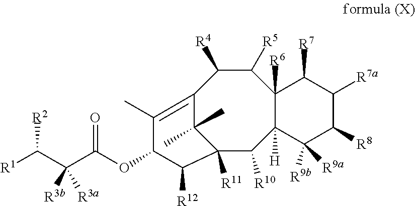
C12=C(C)C(OC(C(C([R1])[R2])([R3a])[R3b])=O)C([R12])C([R11])(C1(C)C)C([R10])C1([H])C([R6])(C([R5])C2[R4])C([R7])C([R7a])C([R8])C1([R9a])[R9b]
